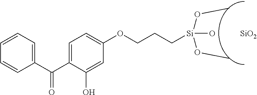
C1=CC=C(C(C2=CC=C(OCCC[Si](O)(OC)OC)C=C2O)=O)C=C1.[SiO2]
